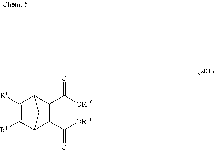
[R1]C1=C([R1])C2C(C([OR10])=O)C(C([OR10])=O)C1C2
